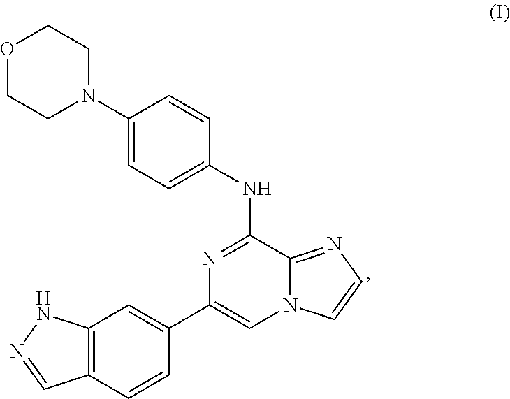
C1(N2CCOCC2)=CC=C(NC2=NC(C3=CC4=C(C=C3)C=NN4)=CN3C2=NC=C3)C=C1
